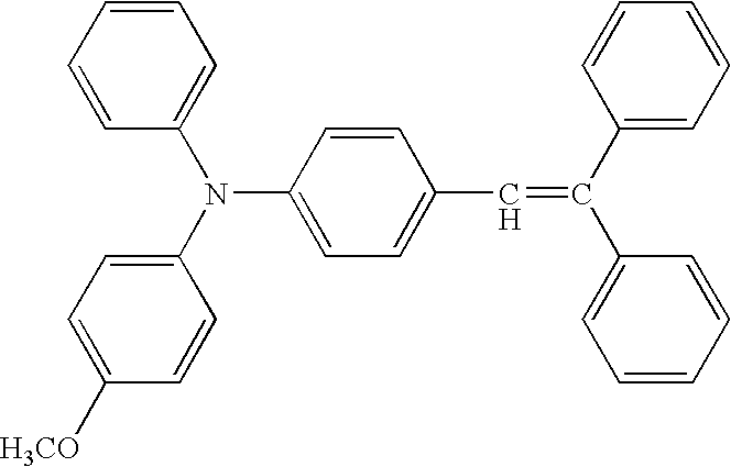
C1=CC(N(C2=CC=C([H3CO])C=C2)C2=CC=CC=C2)=CC=C1C=C(C1=CC=CC=C1)C1=CC=CC=C1
